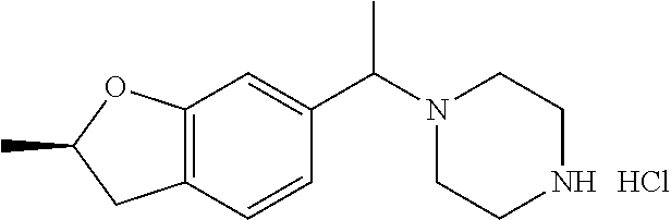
CC(N1CCNCC1)C1=CC2=C(C=C1)CC(C)O2.Cl
